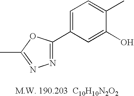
N1=C(C2=CC=C(C)C(O)=C2)OC(C)=N1
